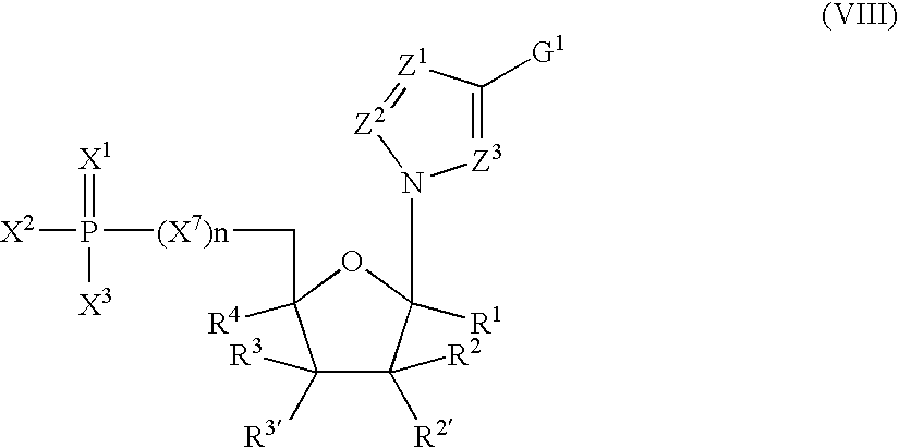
C1([R3])([R3])C([R2])([R2])C(N2[Z2]=[Z1]C([G1])=[Z3]2)([R1])OC1(C[(X7)n]P([X2])(=[X1])[X3])[R4]
